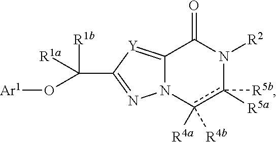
C12=[Y]C(C([R1b])([R1a])O[Ar1])=NN1c([R4a])([R4b])c([R5a])([R5b])N([R2])C2=O
